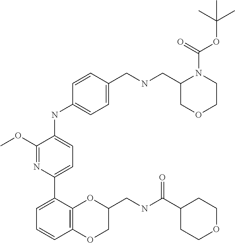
C1(CNC(C2CCOCC2)=O)OC2=C(OC1)C=CC=C2C1=CC=C(NC2=CC=C(CNCC3COCCN3C(=O)OC(C)(C)C)C=C2)C(OC)=N1
